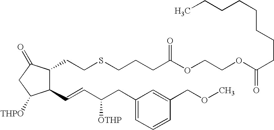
C1(C=CC(CC2=CC=CC(COC)=C2)[OTHP])C(CCSCCCC(OCCOC(CCCCCCCC)=O)=O)C(=O)CC1[THPO]
